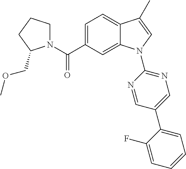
C(C1=CC=C2C(=C1)N(C1=NC=C(C3=CC=CC=C3F)C=N1)C=C2C)(=O)N1CCCC1COC
